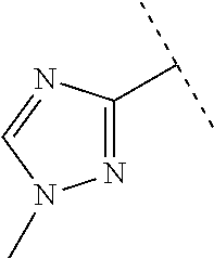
N1=C(C(C)C)N=CN1C
